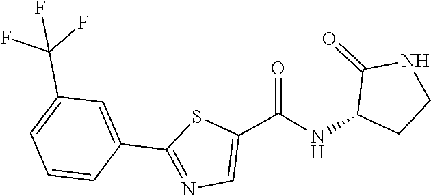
C1=CC(C2=NC=C(C(NC3CCNC3=O)=O)S2)=CC(C(F)(F)F)=C1
